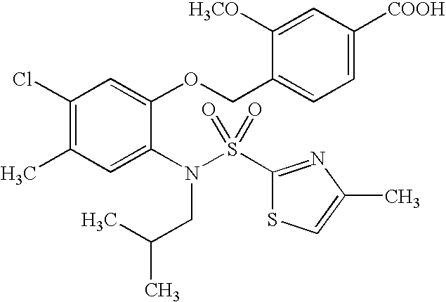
C1(Cl)=C(C)C=C(N(S(=O)(=O)C2=NC(C)=CS2)CC(C)C)C(OCC2=CC=C([COOH])C=C2[OCH3])=C1
